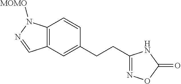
C12=C(C=C(CCC3=NOC(=O)N3)C=C1)C=NN2[MOMO]
